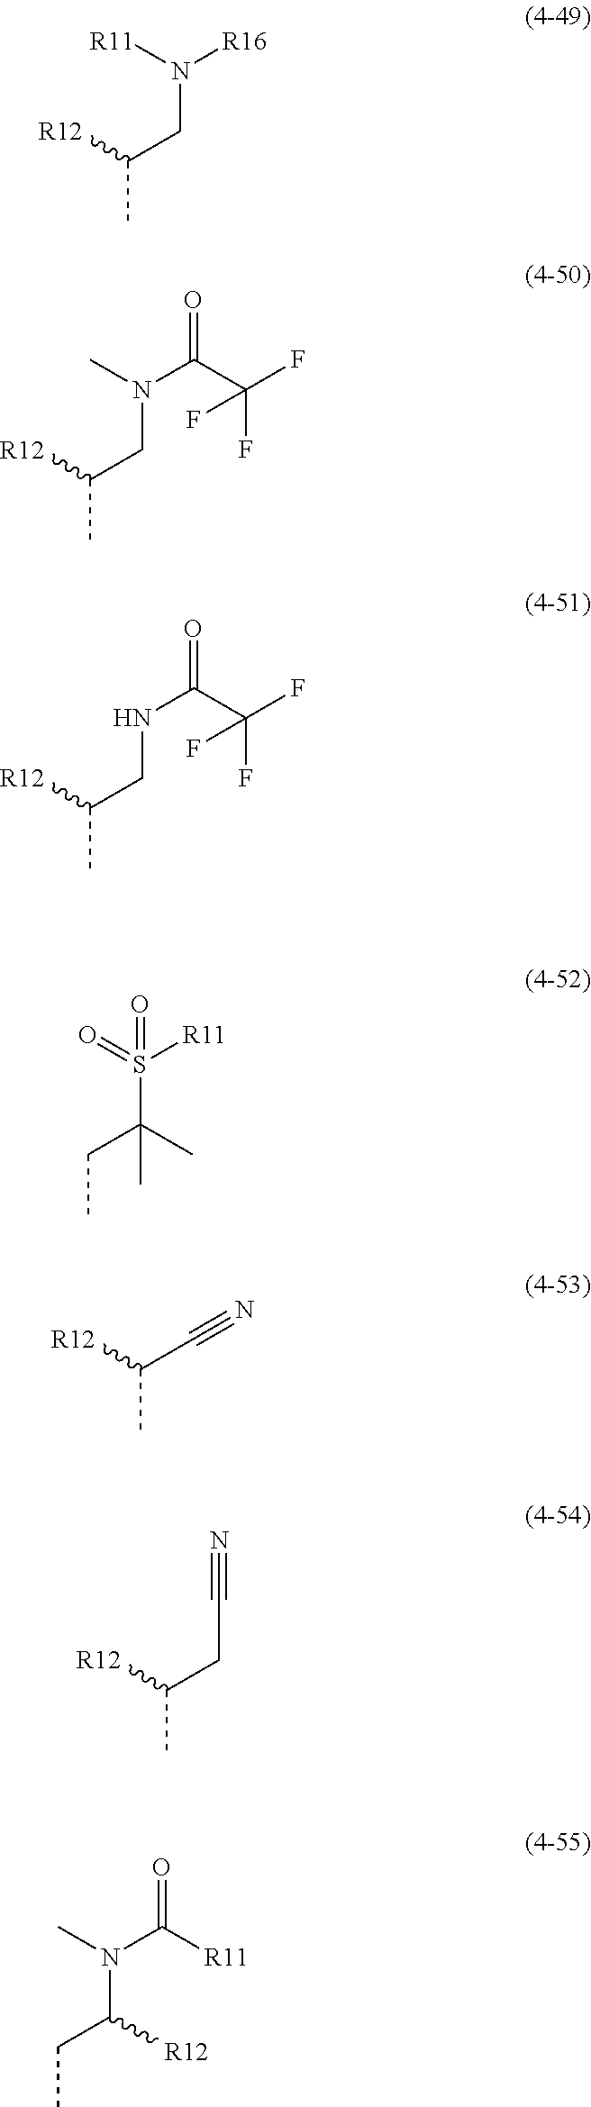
CC(CN([R16])[R11])[R12].CC(CN(C(C(F)(F)F)=O)C)[R12].CC(CNC(C(F)(F)F)=O)[R12].CCC(S(=O)([R11])=O)(C)C.CC(C#N)[R12].CC(CC#N)[R12].N(C(CC)[R12])(C)C([R11])=O
